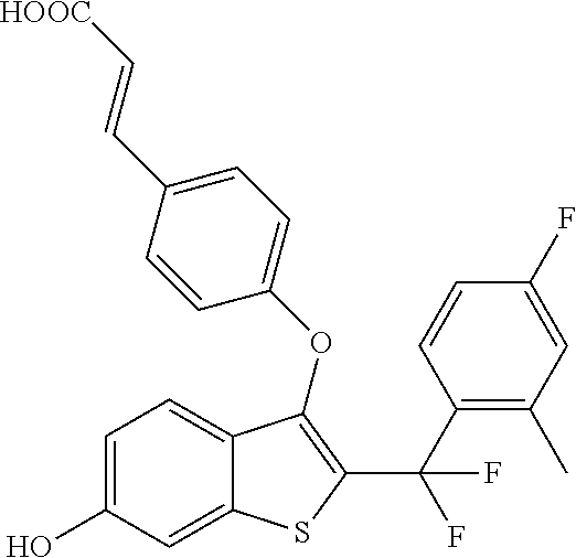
C1=C(O)C=C2C(=C1)C(OC1=CC=C(C=C[HOOC])C=C1)=C(C(C1=C(C)C=C(F)C=C1)(F)F)S2
